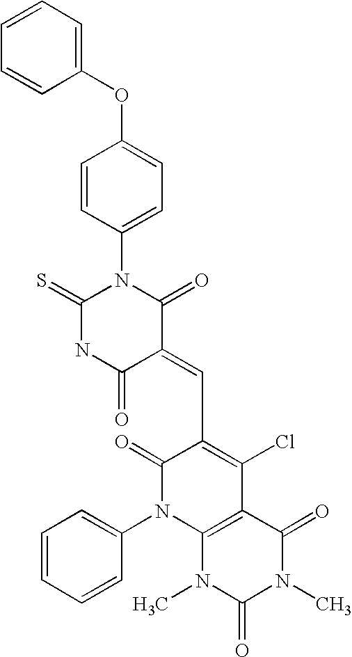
C1(OC2=CC=C(N3C(=S)NC(=O)C(=CC4=C(Cl)C5=C(N(C6=CC=CC=C6)C4=O)N(C)C(=O)N(C)C5=O)C3=O)C=C2)=CC=CC=C1
